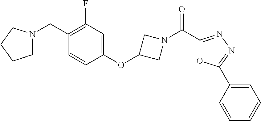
N1(CC2=C(F)C=C(OC3CN(C(C4=NN=C(C5=CC=CC=C5)O4)=O)C3)C=C2)CCCC1
